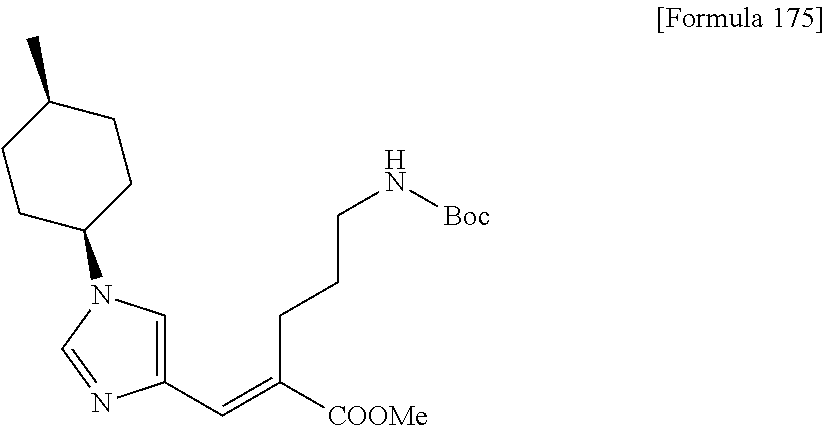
C1CC(N2C=C(C=C([COOMe])CCCN[Boc])N=C2)CCC1C
